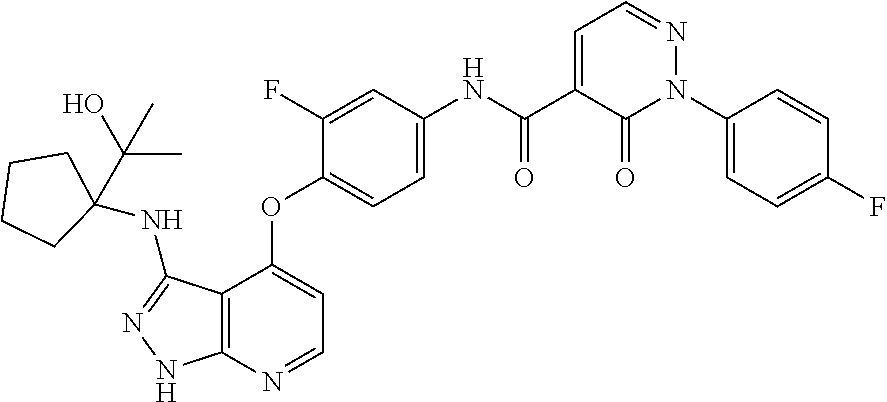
C12=C(N=CC=C1OC1=CC=C(NC(C3=CC=NN(C4=CC=C(F)C=C4)C3=O)=O)C=C1F)NN=C2NC1(C(O)(C)C)CCCC1
